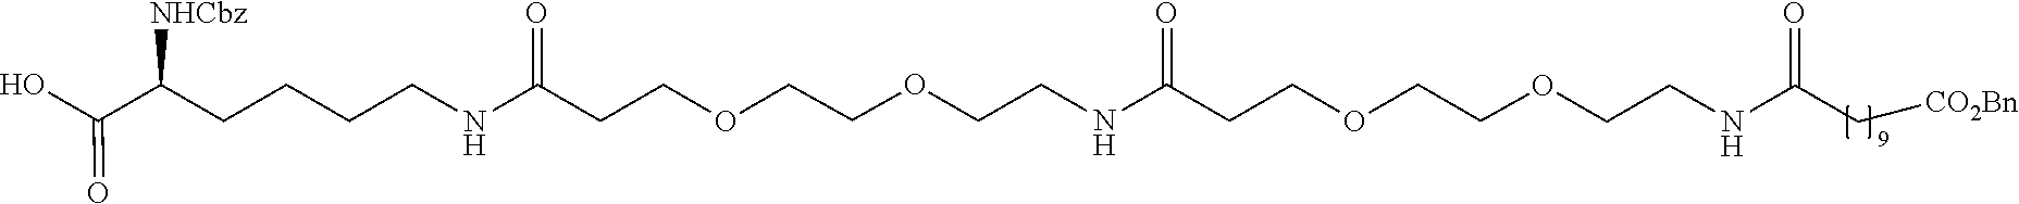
C(C(NCCOCCOCCC(=O)NCCOCCOCCC(=O)NCCCCC(C(O)=O)[NHCbz])=O)[CO2Bn]
